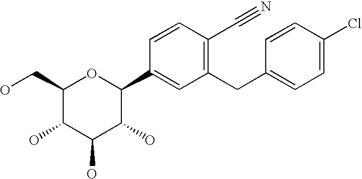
C1(CO)C(O)C(O)C(O)C(C2=CC(CC3=CC=C(Cl)C=C3)=C(C#N)C=C2)O1
